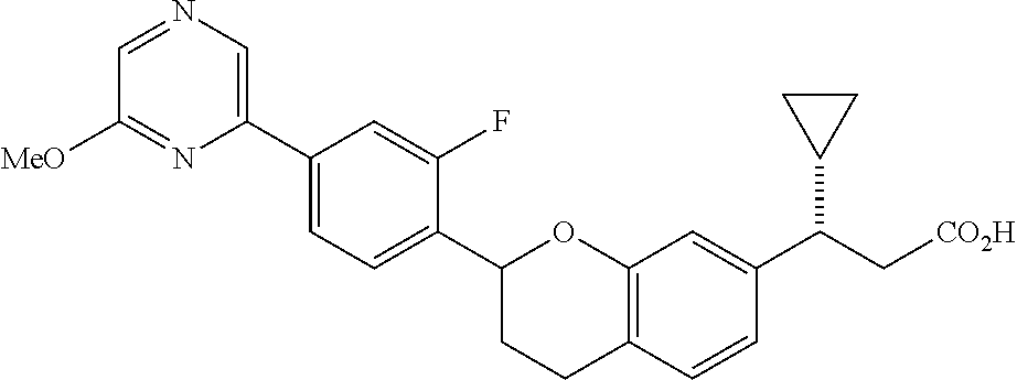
C1(C2=CC=C(C3CCC4=C(O3)C=C(C(C[CO2H])C3CC3)C=C4)C(F)=C2)=CN=CC([MeO])=N1
